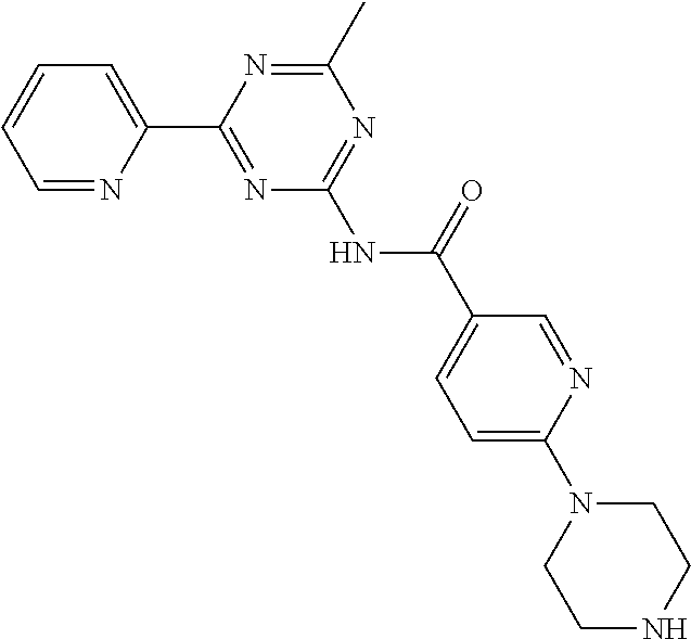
C1=NC(C2=NC(NC(=O)C3=CC=C(N4CCNCC4)N=C3)=NC(C)=N2)=CC=C1
